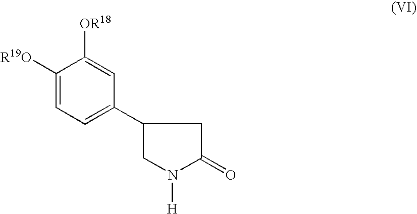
C1([R19O])=CC=C(C2CN([H])C(=O)C2)C=C1[OR18]
